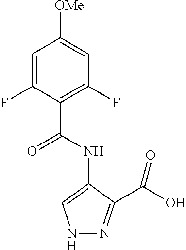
C1([OMe])=CC(F)=C(C(NC2=CNN=C2C(O)=O)=O)C(F)=C1
